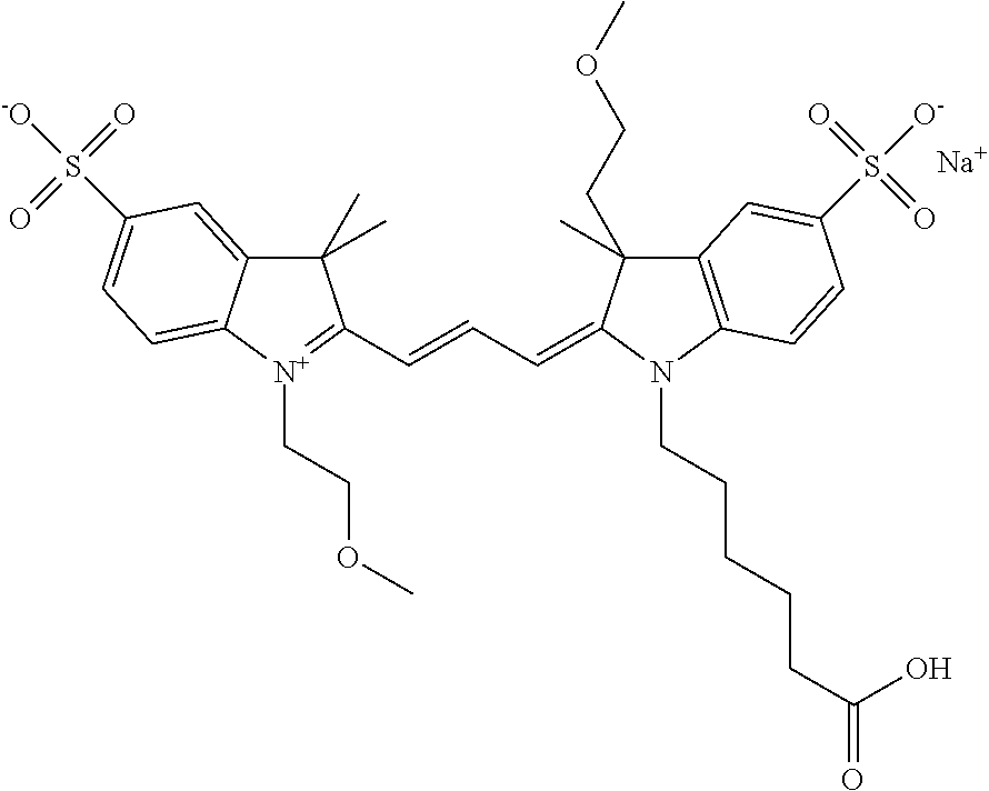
C1(C)(C)C2=CC(S([-O])(=O)=O)=CC=C2[N+](CCOC)=C1C=CC=C1C(C)(CCOC)C2=C(N1CCCCCC(=O)O)C=CC(S([O-])(=O)=O)=C2.[Na]
